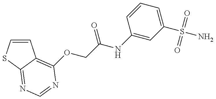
C1=CSC2=NC=NC(OCC(NC3=CC(S(N)(=O)=O)=CC=C3)=O)=C12
